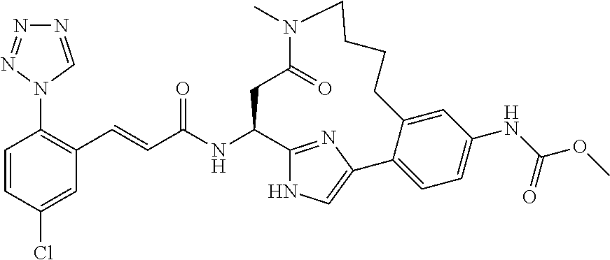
N1=CN(C2=C(C=CC(NC3C4=NC(=CN4)C4=CC=C(NC(OC)=O)C=C4CCCCN(C)C(=O)C3)=O)C=C(Cl)C=C2)N=N1
